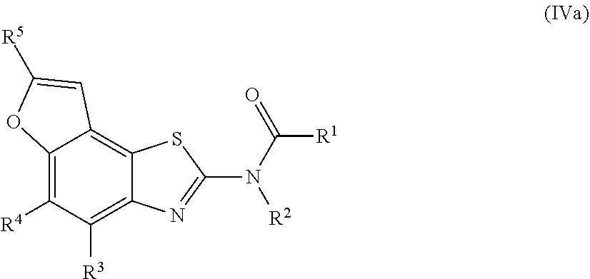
C12=C([R4])C([R3])=C3C(=C1C=C([R5])O2)SC(N([R2])C([R1])=O)=N3
